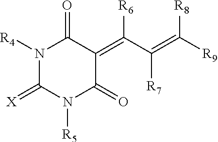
N1([R4])C(=[X])N([R5])C(=O)C(=C(C(=C([R9])[R8])[R7])[R6])C1=O
